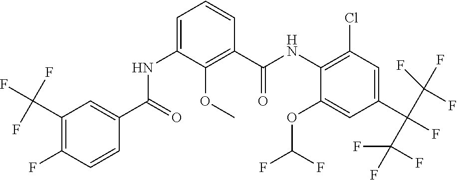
C1(OC(F)F)=CC(C(F)(C(F)(F)F)C(F)(F)F)=CC(Cl)=C1NC(C1=C(OC)C(NC(C2=CC(C(F)(F)F)=C(F)C=C2)=O)=CC=C1)=O
